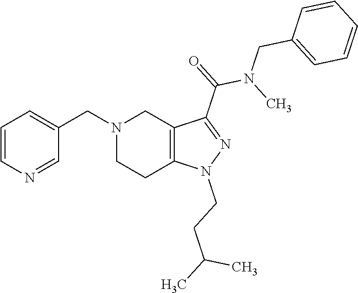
N1(CC2=CC=CN=C2)CCC2=C(C1)C(C(N(C)CC1=CC=CC=C1)=O)=NN2CCC(C)C
